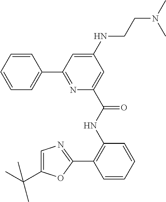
C1=CC(C2=NC(C(NC3=C(C4=NC=C(C(C)(C)C)O4)C=CC=C3)=O)=CC(NCCN(C)C)=C2)=CC=C1
